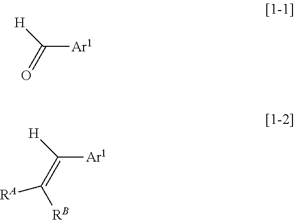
C([Ar1])(=O)[H].C([Ar1])(=C([RB])[RA])[H]
